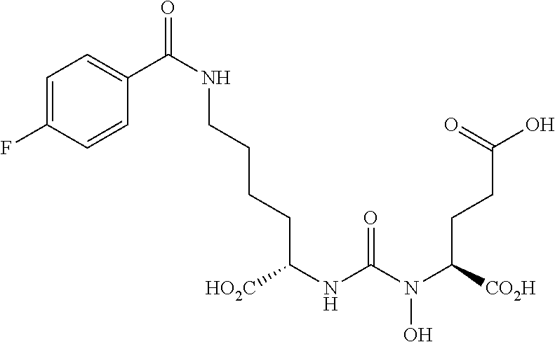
C(CC([HO2C])NC(N(C([CO2H])CCC(O)=O)O)=O)CCNC(=O)C1=CC=C(F)C=C1
